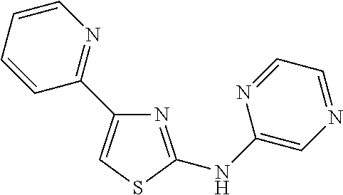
N1=C(NC2=CN=CC=N2)SC=C1C1=NC=CC=C1
